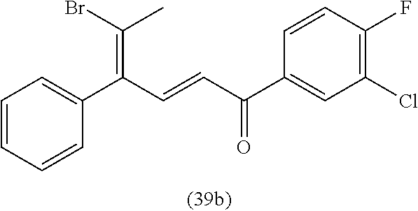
C1=CC=CC(C(C=CC(C2=CC(Cl)=C(F)C=C2)=O)=C(Br)C)=C1
